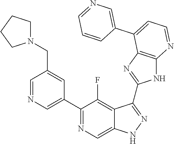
C1=NC=C(C2=NC=C3C(=C2F)C(C2=NC4=C(N2)N=CC=C4C2=CN=CC=C2)=NN3)C=C1CN1CCCC1
